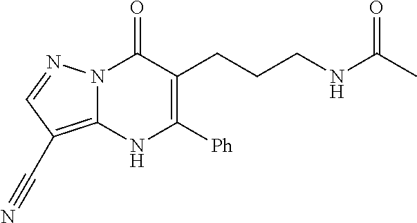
N12C(=C(C#N)C=N1)NC([Ph])=C(CCCNC(C)=O)C2=O
